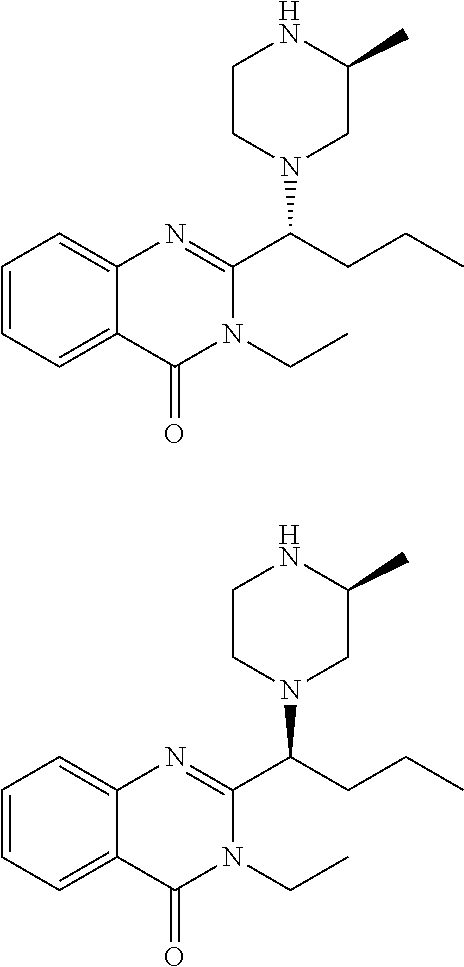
C12=CC=CC=C1N=C(C(CCC)N1CCNC(C)C1)N(CC)C2=O.C12=CC=CC=C1N=C(C(CCC)N1CCNC(C)C1)N(CC)C2=O
